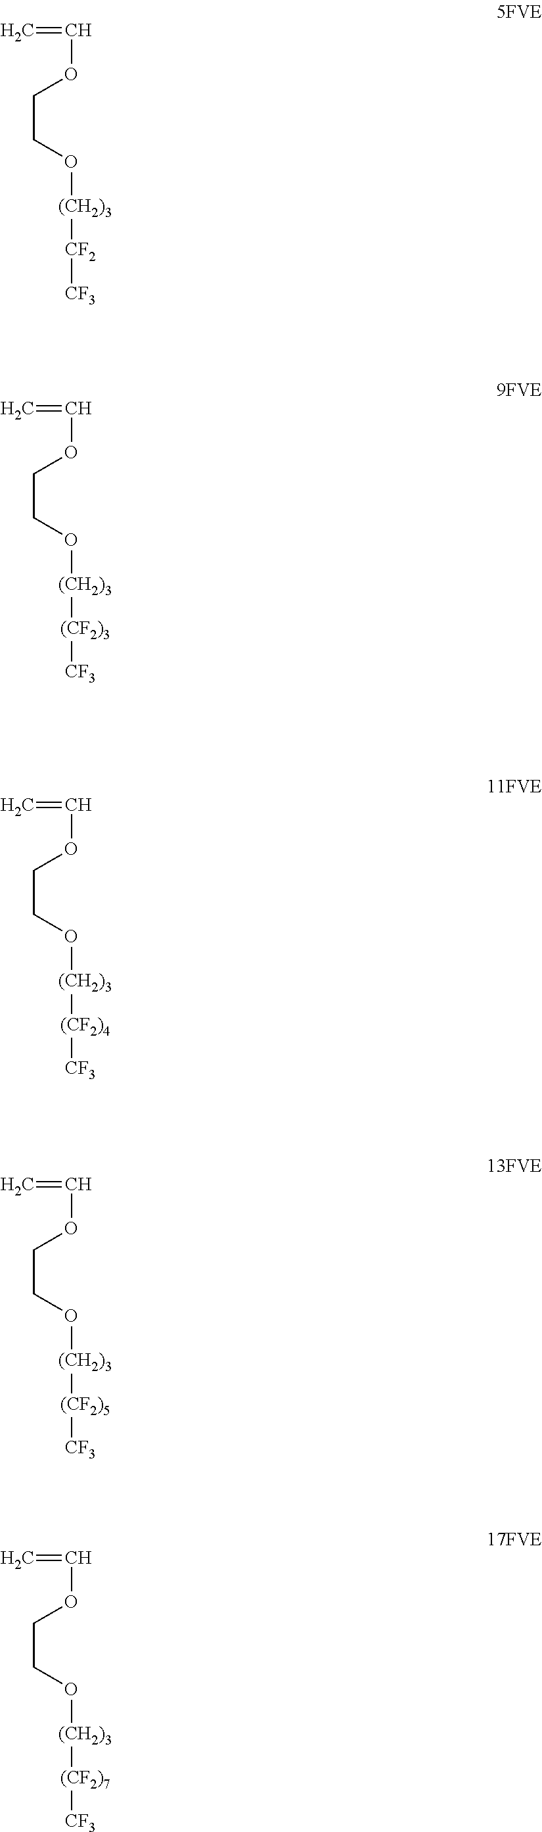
C=COCCO[(CH2)3][CF2][CF3].C=COCCO[(CH2)3][(CF2)3][CF3].C=COCCO[(CH2)3][(CF2)4][CF3].C=COCCO[(CH2)3][(CF2)5][CF3].C=COCCO[(CH2)3][(CF2)7][CF3]
